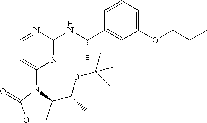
O1CC(C(C)OC(C)(C)C)N(C2=CC=NC(NC(C3=CC(OCC(C)C)=CC=C3)C)=N2)C1=O
